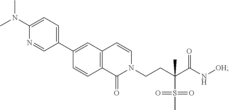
CN(C1=CC=C(C2=CC3=C(C=C2)C(=O)N(CCC(C(N[OH])=O)(C)S(C)(=O)=O)C=C3)C=N1)C
